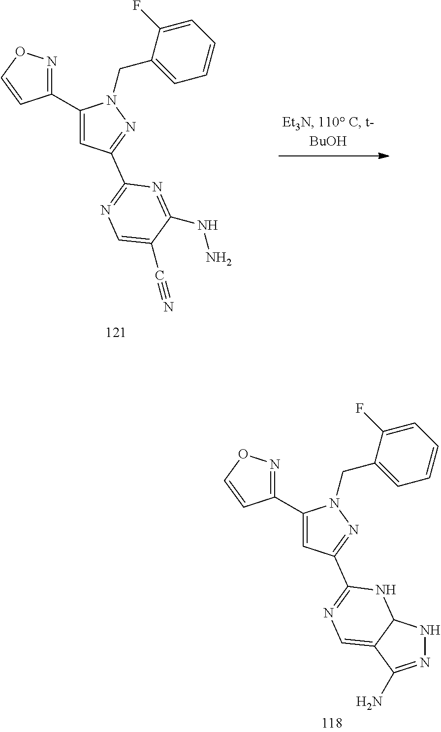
C1(C2=NOC=C2)=CC(C2=NC=C3C(NN=C3N)N2)=NN1CC1=CC=CC=C1F.C1(C2=NOC=C2)=CC(C2=NC=C(C#N)C(NN)=N2)=NN1CC1=CC=CC=C1F
